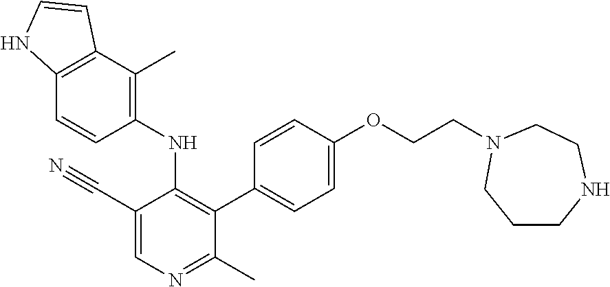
C1(NC2=C(C3=CC=C(OCCN4CCNCCC4)C=C3)C(C)=NC=C2C#N)=C(C)C2=C(C=C1)NC=C2
